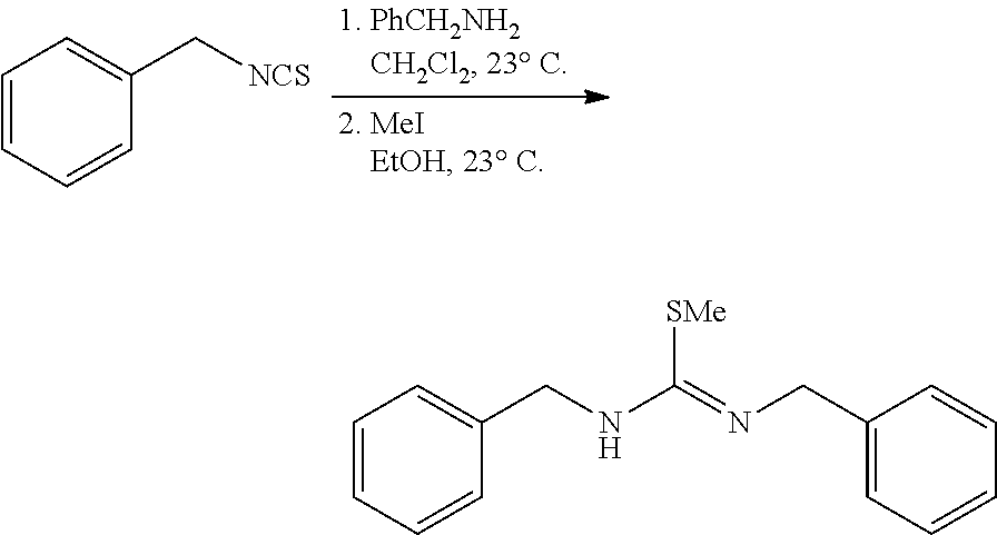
C1=CC=CC(C[NCS])=C1.C1=CC=CC(CNC(=NCC2=CC=CC=C2)[SMe])=C1
